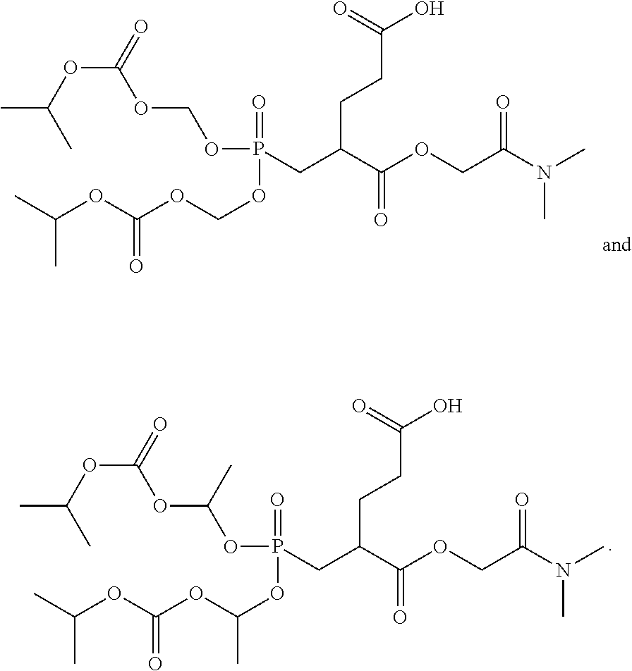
O(C(=O)OCOP(=O)(CC(C(OCC(N(C)C)=O)=O)CCC(O)=O)OCOC(OC(C)C)=O)C(C)C.O(C(=O)OC(OP(=O)(CC(C(OCC(N(C)C)=O)=O)CCC(O)=O)OC(OC(OC(C)C)=O)C)C)C(C)C
